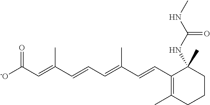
[-O]C(C=C(C=CC=C(C=CC1=C(C)CCCC1(NC(NC)=O)C)C)C)=O
